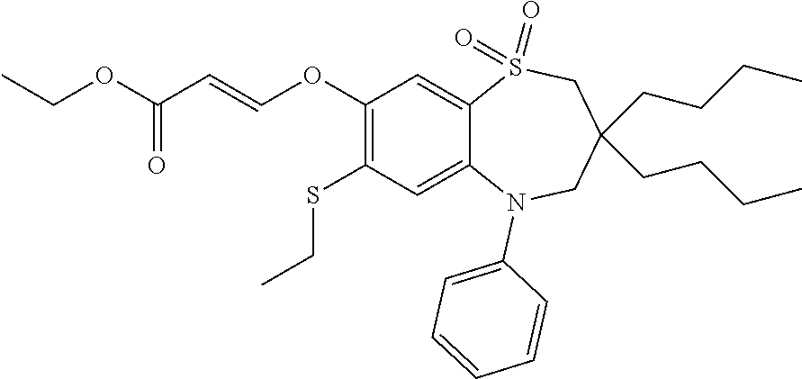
O(C(=O)C=COC1=C(SCC)C=C2C(=C1)S(=O)(=O)CC(CCCC)(CCCC)CN2C1=CC=CC=C1)CC
